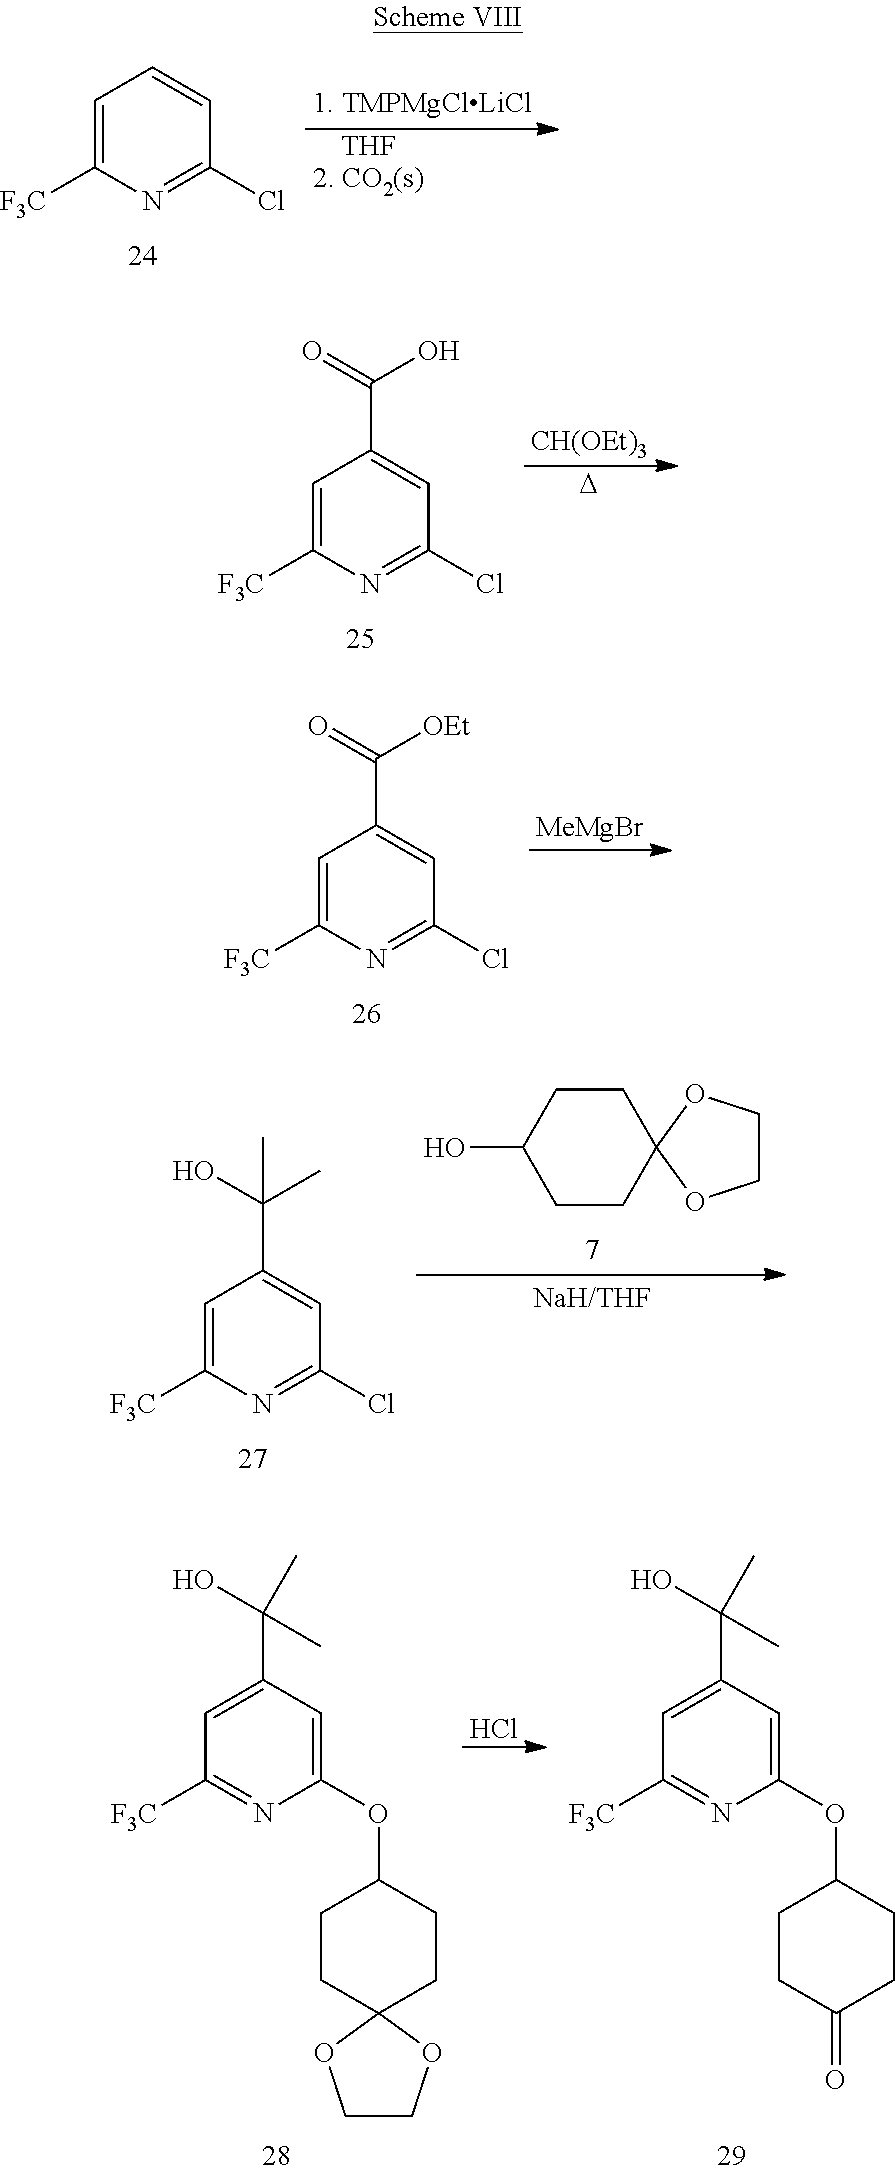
C1=C([F3C])N=C(Cl)C=C1.[THF].C1=C([F3C])N=C(Cl)C=C1C(=O)O.[CH(OEt)3].[D].C1=C([F3C])N=C(Cl)C=C1C(=O)[OEt].[MeMgBr].C1=C([F3C])N=C(Cl)C=C1C(O)(C)C.C1CC(O)CCC12OCCO2.C1=C(C(O)(C)C)C=C(OC2CCC3(CC2)OCCO3)N=C1[F3C].Cl.C1=C(C(O)(C)C)C=C(OC2CCC(=O)CC2)N=C1[F3C]
